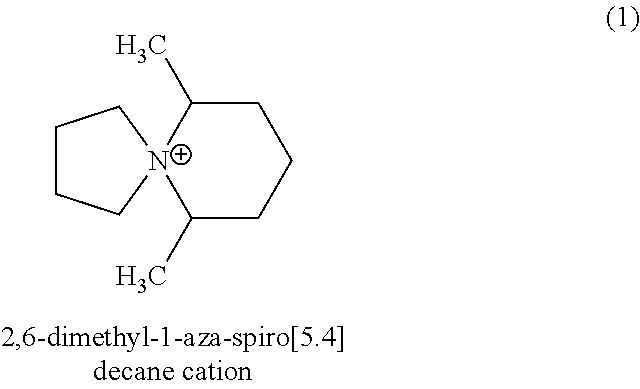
C1(C)CCCC(C)[N+]12CCCC2
